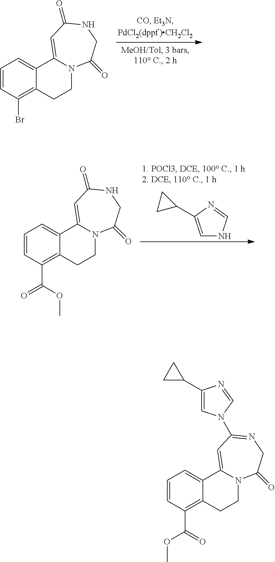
C1=CC(Br)=C2C(=C1)C1=CC(=O)NCC(=O)N1CC2.C1=C(C2CC2)N=CN1.C1=CC(C(=O)OC)=C2C(=C1)C1=CC(=O)NCC(=O)N1CC2.C1=CC(C(OC)=O)=C2C(=C1)C1=CC(N3C=C(C4CC4)N=C3)=NCC(=O)N1CC2
